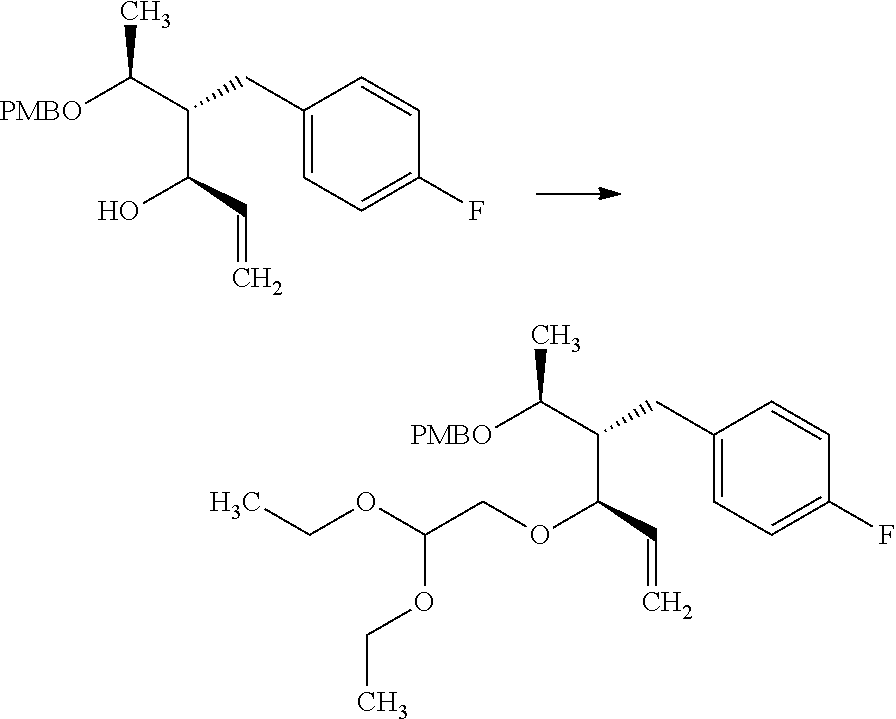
[PMBO]C(C(C(C=C)O)CC1=CC=C(F)C=C1)C.[PMBO]C(C(C(OCC(OCC)OCC)C=C)CC1=CC=C(F)C=C1)C
